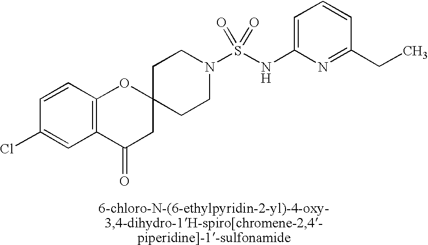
C1=C(NS(N2CCC3(CC2)OC2=C(C(=O)C3)C=C(Cl)C=C2)(=O)=O)N=C(CC)C=C1
